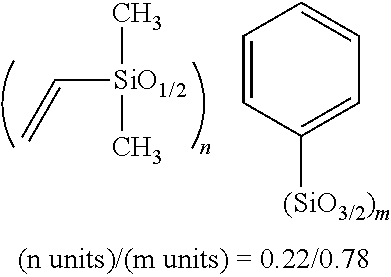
C=C[SiO1/2](C)C.C1=CC([(SiO3/2)m])=CC=C1
